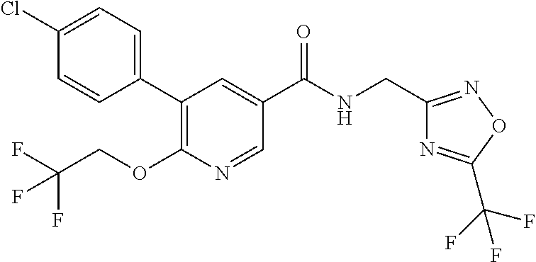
C1(Cl)=CC=C(C2=C(OCC(F)(F)F)N=CC(C(NCC3=NOC(C(F)(F)F)=N3)=O)=C2)C=C1
